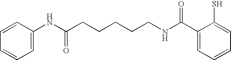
C1=CC(NC(CCCCCNC(C2=CC=CC=C2S)=O)=O)=CC=C1
